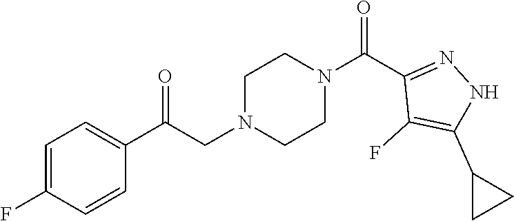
C1=C(F)C=CC(C(CN2CCN(C(C3=NNC(C4CC4)=C3F)=O)CC2)=O)=C1
